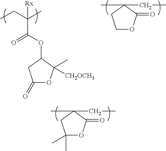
C1(C)(C)OC(=O)C(C)(CC)C1.CCC(C)(C(OC1CC(=O)OC1(C)[CH2OCH3])=O)[Rx].C1OC(=O)C(C)(CC)C1
